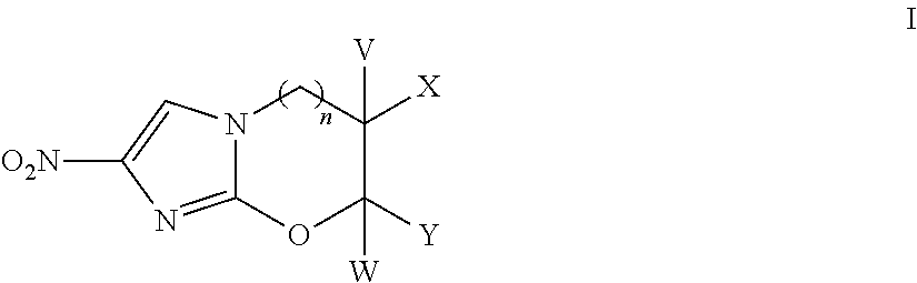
N12C(=NC([O2N])=C1)OC([Y])([W])C([X])([V])C2
